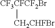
[CF3CFCF2Br][CH2CHFBr]
